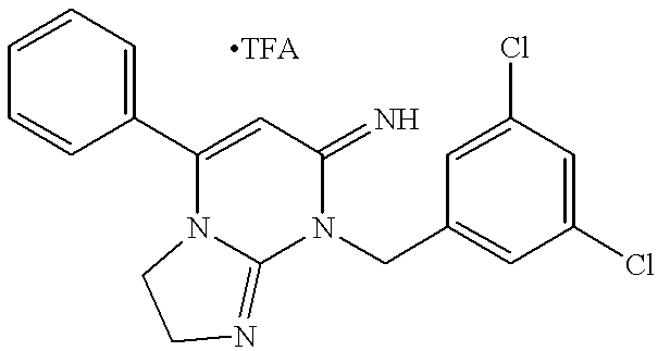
C1(C2=CC(=N)N(CC3=CC(Cl)=CC(Cl)=C3)C3=NCCN23)=CC=CC=C1
